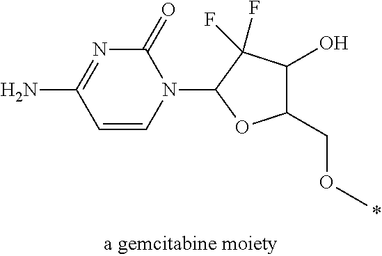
C1=CN(C2C(F)(F)C(O)C(COC)O2)C(=O)N=C1N
